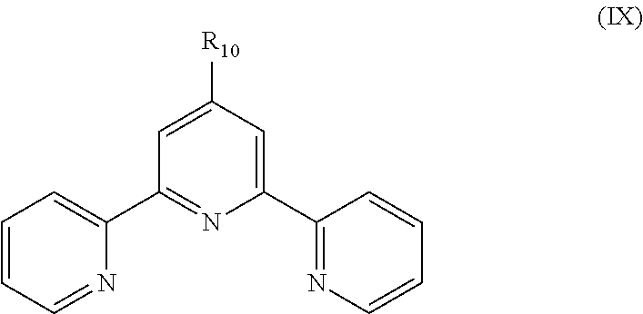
C1=CC=NC(C2=NC(C3=NC=CC=C3)=CC([R10])=C2)=C1
